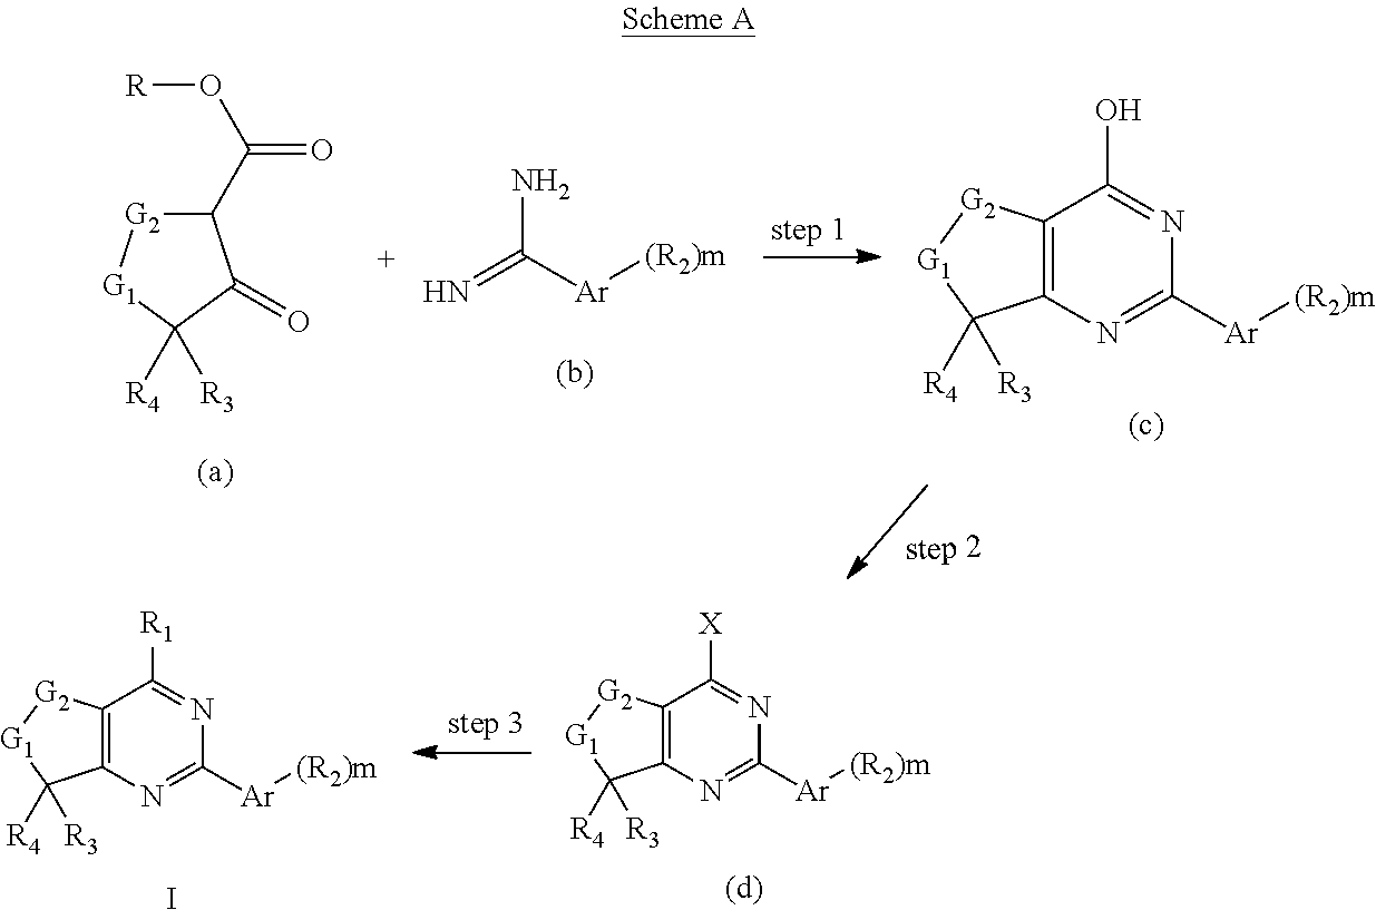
[R]OC(=O)C1[G2][G1]C([R4])([R3])C1=O.NC(=N)[Ar][(R2)m].C12=C(N=C([Ar][(R2)m])N=C1O)C([R4])([R3])[G1][G2]2.C12=C(N=C([Ar][(R2)m])N=C1[R1])C([R4])([R3])[G1][G2]2.C12=C(N=C([Ar][(R2)m])N=C1[X])C([R4])([R3])[G1][G2]2.I
